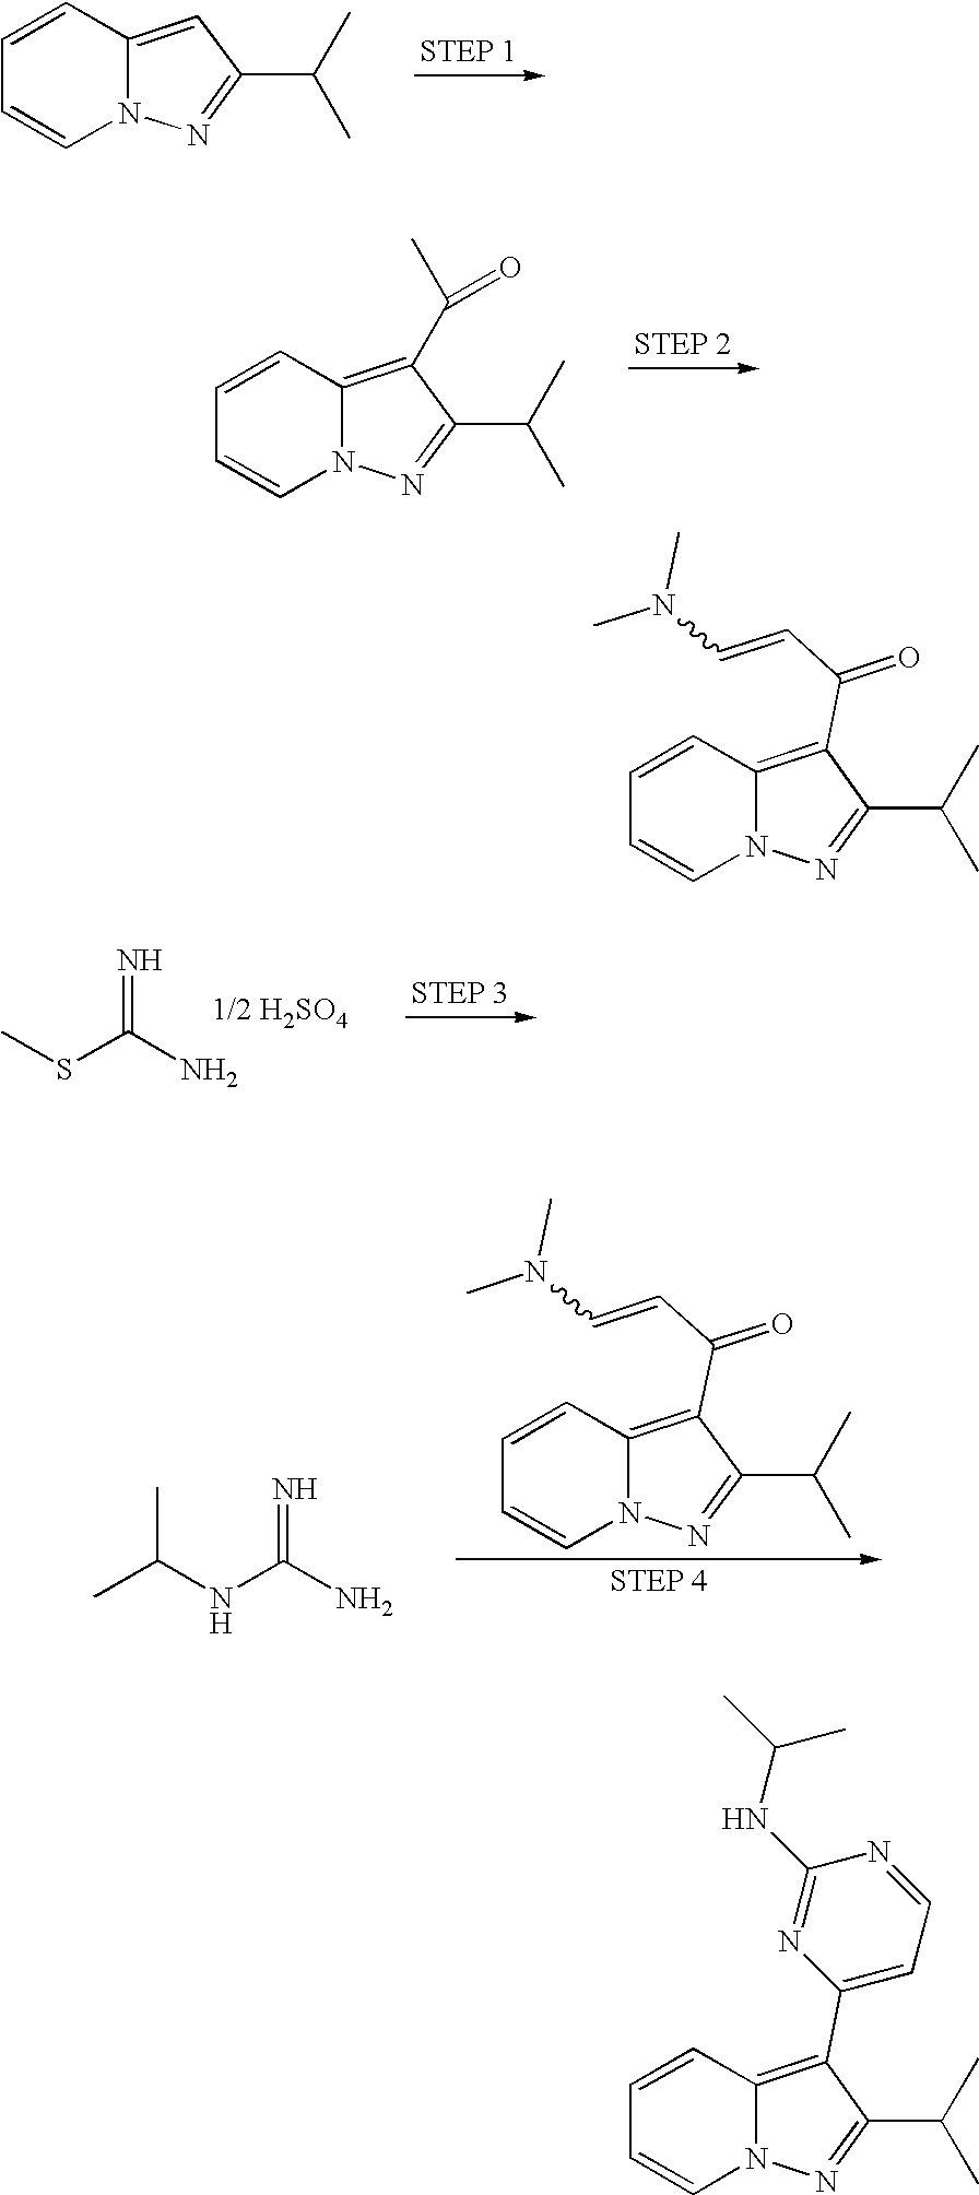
N12C(=C(C3=CC=NC(NC(C)C)=N3)C(C(C)C)=N1)C=CC=C2.N12C(=CC(C(C)C)=N1)C=CC=C2.N12C(=C(C(C=CN(C)C)=O)C(C(C)C)=N1)C=CC=C2.CC(NC(N)=N)C.N12C(=C(C(C)=O)C(C(C)C)=N1)C=CC=C2.CSC(N)=N.N12C(=C(C(C=CN(C)C)=O)C(C(C)C)=N1)C=CC=C2
